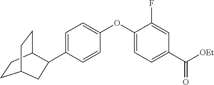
C1=C(C2C3CCC(CC3)C2)C=CC(OC2=CC=C(C([OEt])=O)C=C2F)=C1
